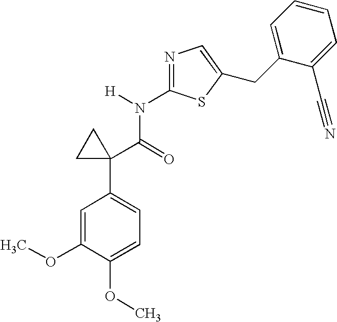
C1=C(OC)C(OC)=CC=C1C1(C(=O)N([H])C2=NC=C(CC3=CC=CC=C3C#N)S2)CC1
